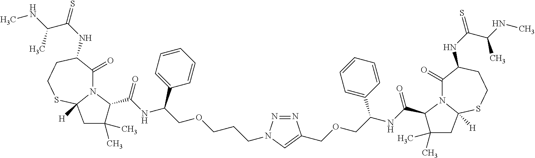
N12C(=O)C(NC(=S)C(NC)C)CCSC1([H])CC(C)(C)C2C(NC(COCCCN1N=NC(COCC(NC(C2N3C(=O)C(NC(=S)C(NC)C)CCSC3([H])CC2(C)C)=O)C2=CC=CC=C2)=C1)C1=CC=CC=C1)=O
